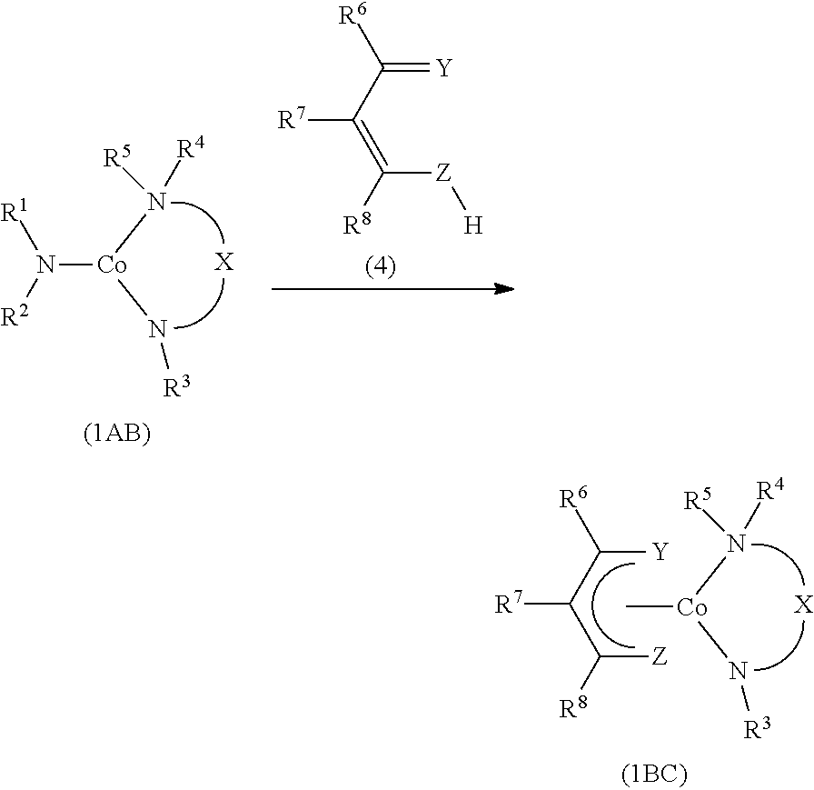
[Y]C(C(C([Z])[R8])[R7])[R6].N([R4])([R5])[Co](N[R3])C.[X].N([R4])([R5])[Co](N[R3])N([R2])[R1].[X].[R7]C(C([R6])=[Y])=C([R8])[Z][H]
